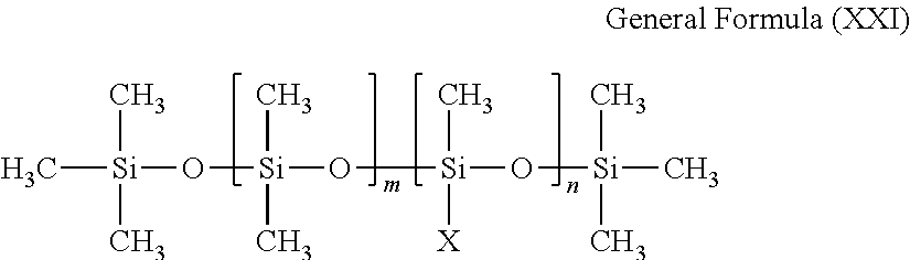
[Si](C)(O[Si](O[Si](O[Si](C)(C)C)(C)[X])(C)C)(C)C
